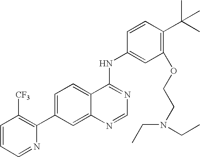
C1=CC=NC(C2=CC=C3C(=C2)N=CN=C3NC2=CC(OCCN(CC)CC)=C(C(C)(C)C)C=C2)=C1[CF3]
